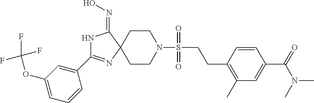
N1C(C2=CC(OC(F)(F)F)=CC=C2)=NC2(C1=NO)CCN(S(CCC1=C(C)C=C(C(N(C)C)=O)C=C1)(=O)=O)CC2
